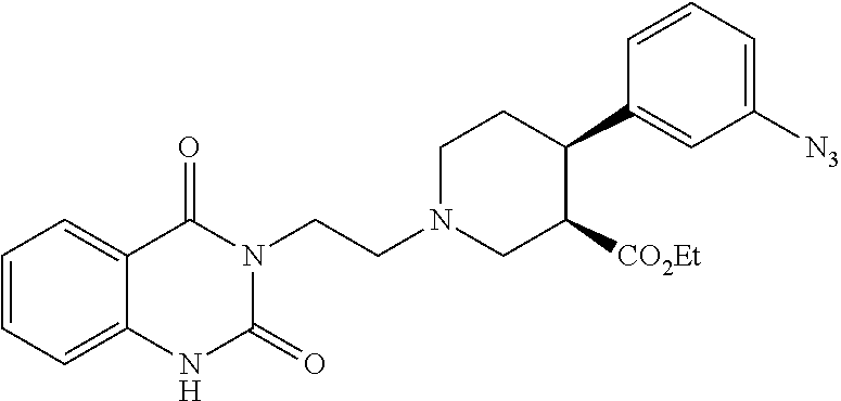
C1=CC=C2C(=C1)C(=O)N(CCN1CC([CO2Et])C(C3=CC([N3])=CC=C3)CC1)C(=O)N2
